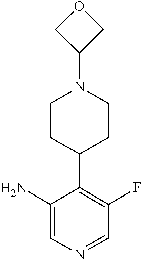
NC1=CN=CC(F)=C1C1CCN(C2COC2)CC1
